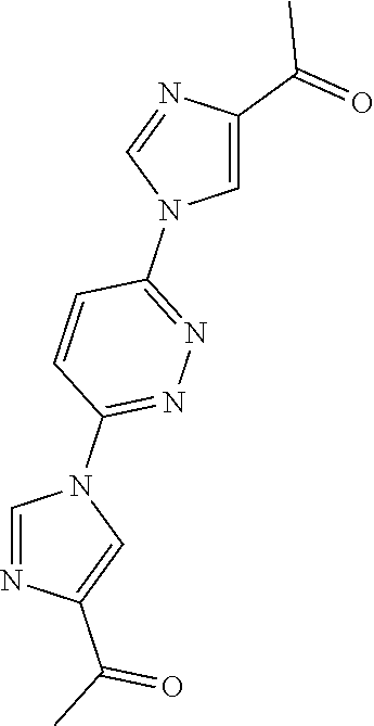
C1=C(C(=O)C)N=CN1C1=NN=C(N2C=NC(C(C)=O)=C2)C=C1
